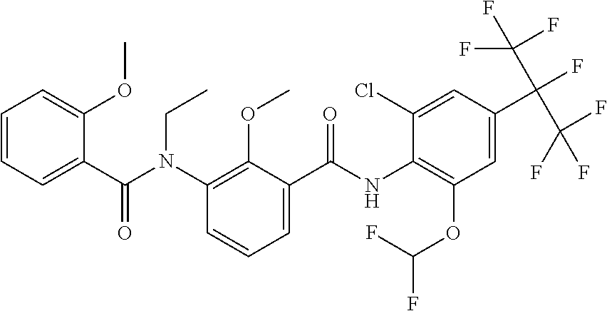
C1=CC=C(C(N(C2=C(OC)C(C(NC3=C(OC(F)F)C=C(C(C(F)(F)F)(C(F)(F)F)F)C=C3Cl)=O)=CC=C2)CC)=O)C(OC)=C1
